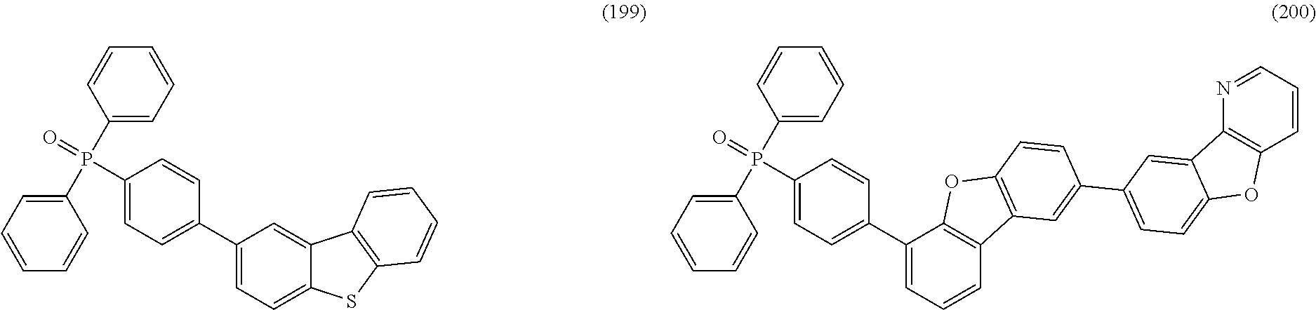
C1(P(=O)(C2=CC=C(C3=CC=C4C(=C3)C3=C(S4)C=CC=C3)C=C2)C2=CC=CC=C2)=CC=CC=C1.C1(P(=O)(C2=CC=C(C3=CC=CC4=C3OC3=C4C=C(C4=CC=C5C(=C4)C4=C(C=CC=N4)O5)C=C3)C=C2)C2=CC=CC=C2)=CC=CC=C1
